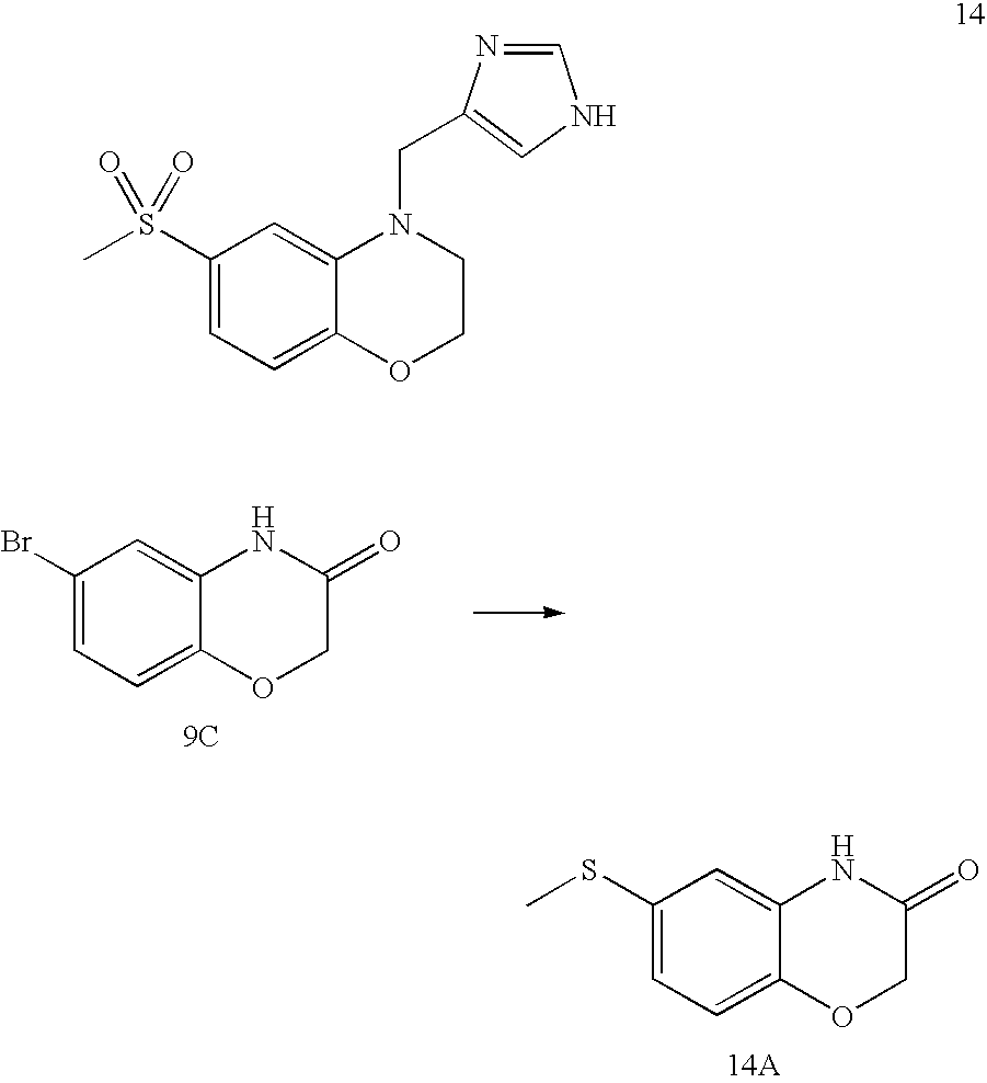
C1(Br)=CC=C2C(=C1)NC(=O)CO2.[9C].C1(SC)=CC=C2C(=C1)NC(=O)CO2.[14A].C1(S(C)(=O)=O)=CC=C2C(=C1)N(CC1=CNC=N1)CCO2
